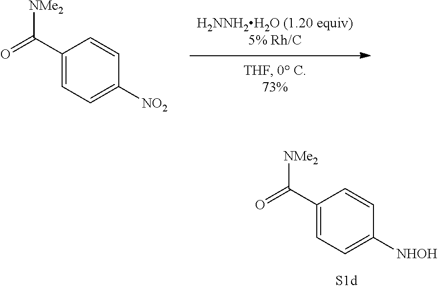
C1(C(=O)[NMe2])=CC=C([NHOH])C=C1.C1(C(=O)[NMe2])=CC=C([NO2])C=C1
